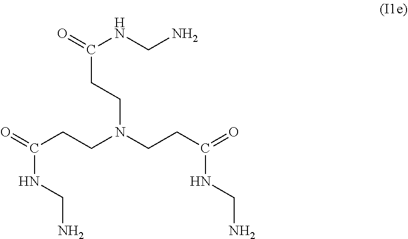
O=C(CCN(CCC(=O)NCN)CCC(=O)NCN)NCN
